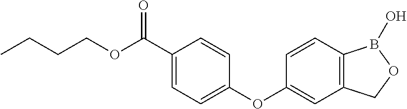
C1(C(OCCCC)=O)=CC=C(OC2=CC3=C(C=C2)B(O)OC3)C=C1
